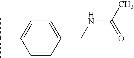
C(C1=CC=C(CNC(C)=O)C=C1)(C)C
